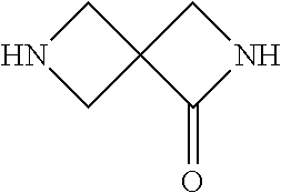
C12(CNC1)C(=O)NC2
